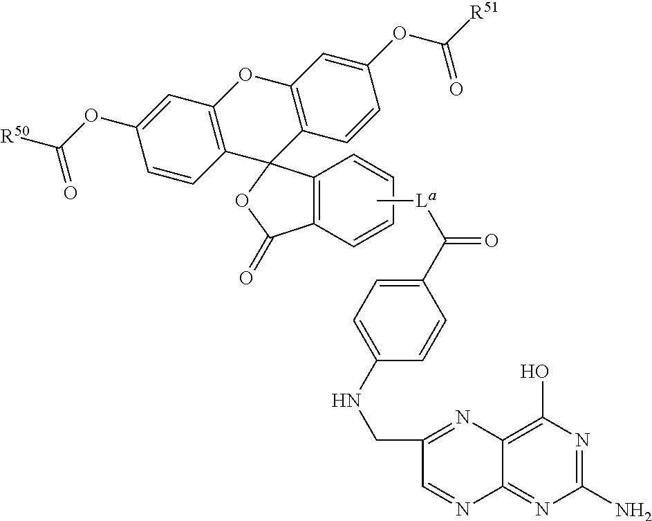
[R50]C(OC1=CC2=C(C=C1)C1(C3=C(O2)C=C(OC([R51])=O)C=C3)C2=C(C(=O)O1)C=CC=C2)=O.C[La]C(C1=CC=C(NCC2=NC3=C(O)N=C(N)N=C3N=C2)C=C1)=O
